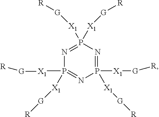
P1([X1][G][R])([X1][G][R])=NP([X1][G][R])([X1][G][R])=NP([X1][G][R])([X1][G][R])=N1
